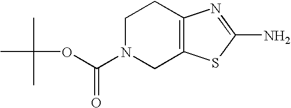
C1N(C(OC(C)(C)C)=O)CC2=C(C1)N=C(N)S2
